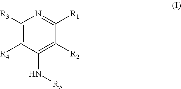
[R4]C1=C([R3])N=C([R1])C([R2])=C1N[R5]
